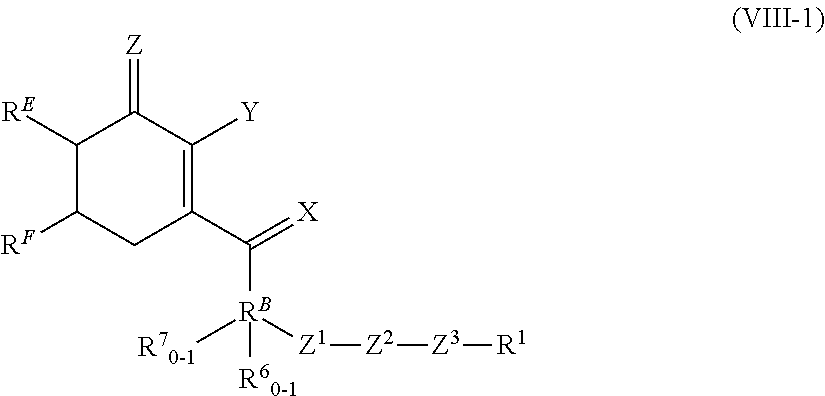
C1([RE])C([RF])CC(C(=[X])[RB]([R60-1])([R70-1])[Z1][Z2][Z3][R1])=C([Y])C1=[Z]
